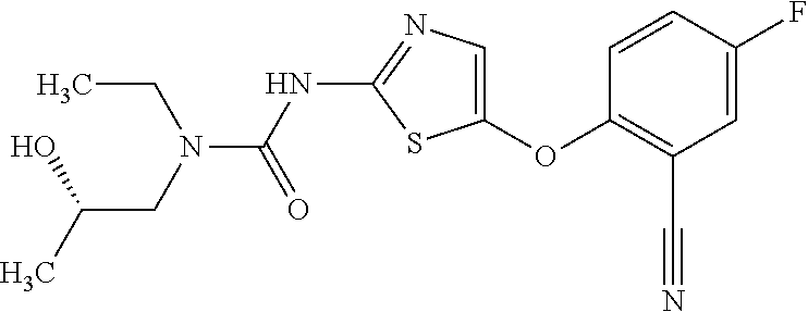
C1=CC(F)=CC(C#N)=C1OC1=CN=C(NC(=O)N(CC(C)O)CC)S1
